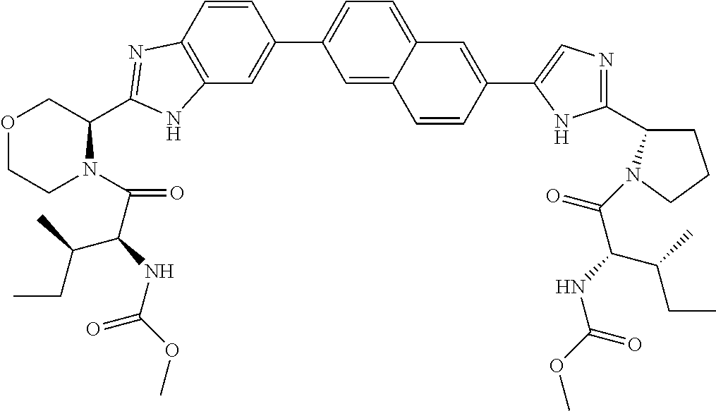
C12=C(C=CC(C3=CC=C4C(=C3)C=CC(C3=CN=C(C5CCCN5C(C(NC(=O)OC)C(CC)C)=O)N3)=C4)=C1)N=C(C1COCCN1C(C(NC(OC)=O)C(CC)C)=O)N2
